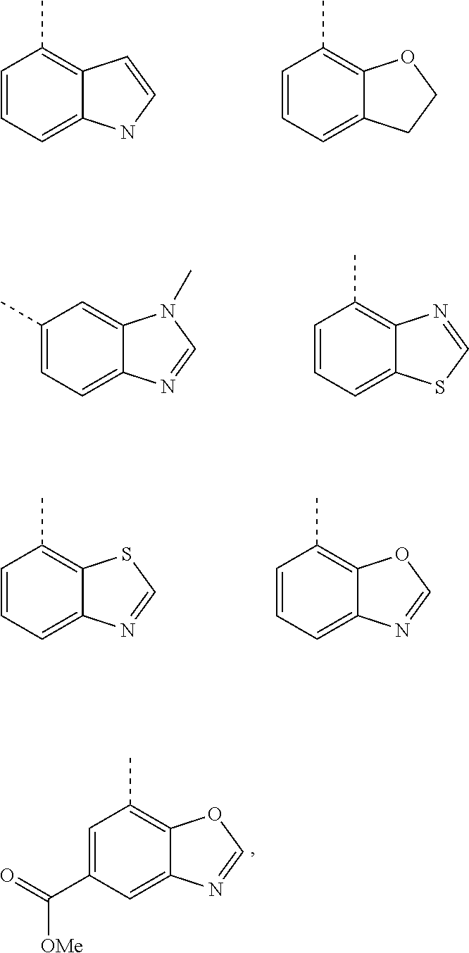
C1=CC=C2C(=C1C)C=CN2.C1=CC=C2C(=C1C)OCC2.C1(C)=CC=C2C(=C1)N(C)C=N2.C1=CC=C2C(=C1C)N=CS2.C1=CC=C2C(=C1C)SC=N2.C1=CC=C2C(=C1C)OC=N2.C1=C(C(=O)[OMe])C=C2C(=C1C)OC=N2
